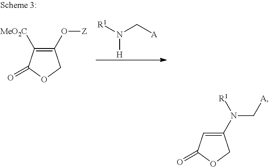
N(C[A])([H])[R1].C1(O[Z])=C([MeO2C])C(=O)OC1.N(C[A])([R1])C1=CC(=O)OC1
